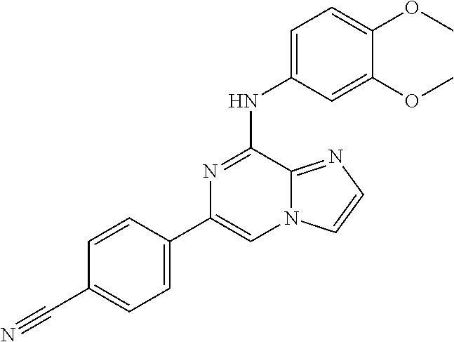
C1=CC(C2=CN3C(=NC=C3)C(NC3=CC=C(OC)C(OC)=C3)=N2)=CC=C1C#N
